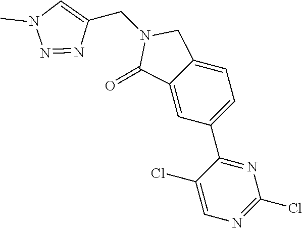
C12=CC(C3=NC(Cl)=NC=C3Cl)=CC=C1CN(CC1=CN(C)N=N1)C2=O
